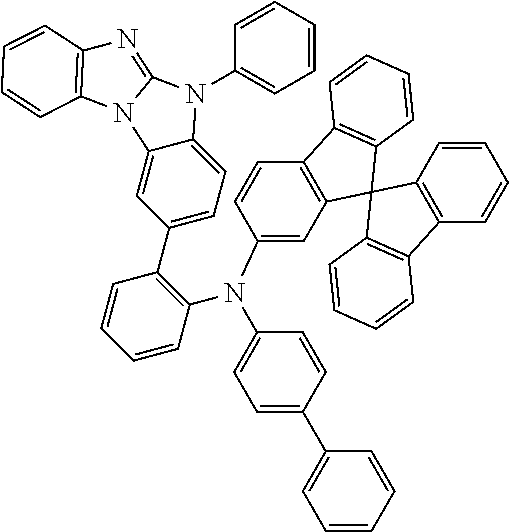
C1=CC=CC=C1C1=CC=C(N(C2=C(C3=CC=C4C(=C3)N3C(=NC5=C3C=CC=C5)N4C3=CC=CC=C3)C=CC=C2)C2=CC3=C(C=C2)C2=C(C=CC=C2)C32C3=C(C=CC=C3)C3=C2C=CC=C3)C=C1
